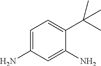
C1=C(N)C=C(N)C(C(C)(C)C)=C1
